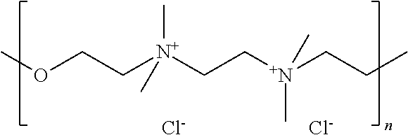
COCC[N+](CC[N+](CCC)(C)C)(C)C.[Cl-].[Cl-]
